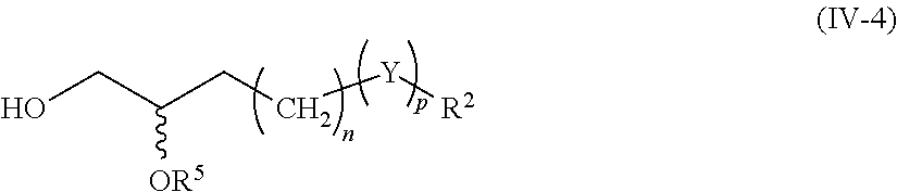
OCC(CC[Y][R2])[OR5]
